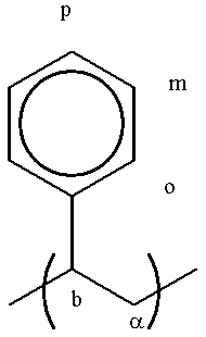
c1cc(C(C)CC)ccc1
